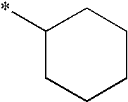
C1(*)CCCCC1
